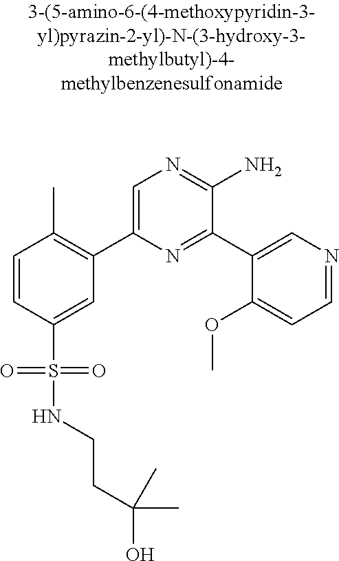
C1=CC(S(=O)(=O)NCCC(O)(C)C)=CC(C2=CN=C(N)C(C3=CN=CC=C3OC)=N2)=C1C
